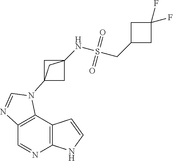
C1=NC2=C(C3=C1N=CN3C13CC(NS(CC4CC(F)(F)C4)(=O)=O)(C1)C3)C=CN2
